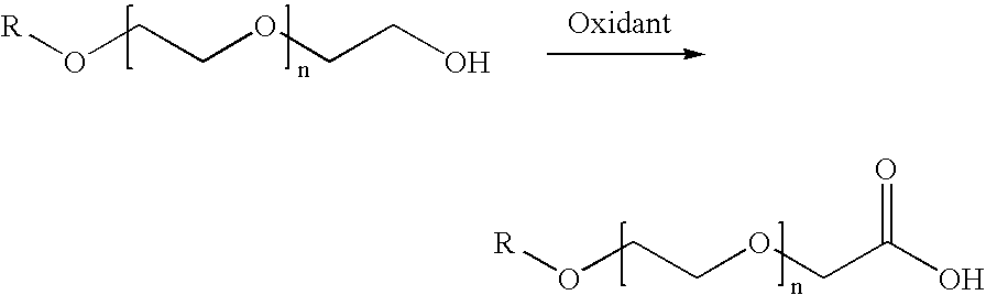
[R]OCCOCCO.[R]OCCOCC(O)=O
